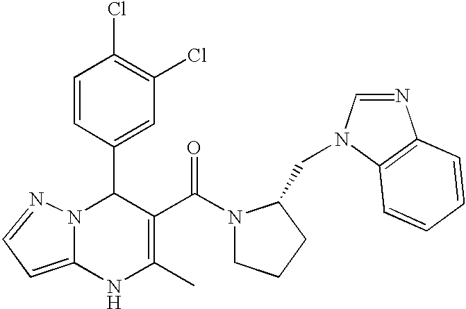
C1(C2N3C(=CC=N3)NC(C)=C2C(=O)N2CCCC2CN2C=NC3=C2C=CC=C3)=CC(Cl)=C(Cl)C=C1
